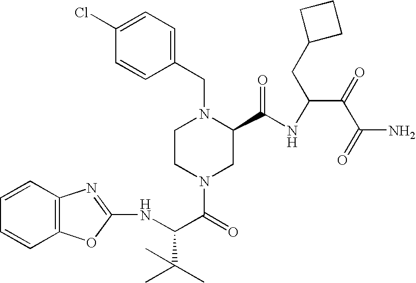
N(C(C(=O)N1CC(C(NC(C(C(N)=O)=O)CC2CCC2)=O)N(CC2=CC=C(Cl)C=C2)CC1)C(C)(C)C)C1=NC2=C(O1)C=CC=C2
